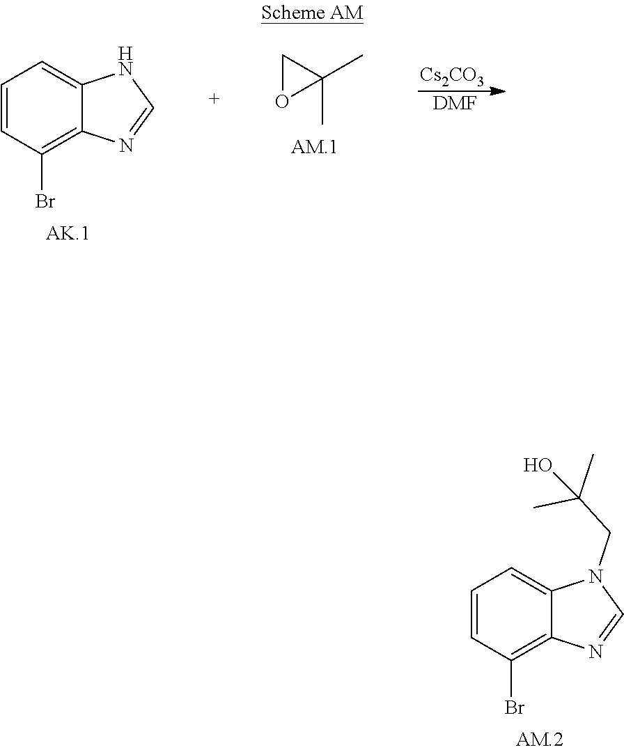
C1=CC(Br)=C2C(=C1)N(CC(C)(C)O)C=N2.C1=CC(Br)=C2C(=C1)NC=N2.C1(C)(C)CO1.[Cs2CO3].[DMF]
